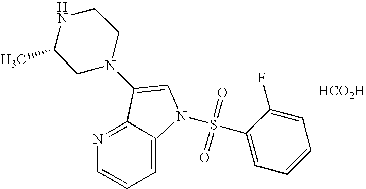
C1N(C2=CN(S(C3=CC=CC=C3F)(=O)=O)C3=CC=CN=C32)CCNC1C.[HCO2H]
